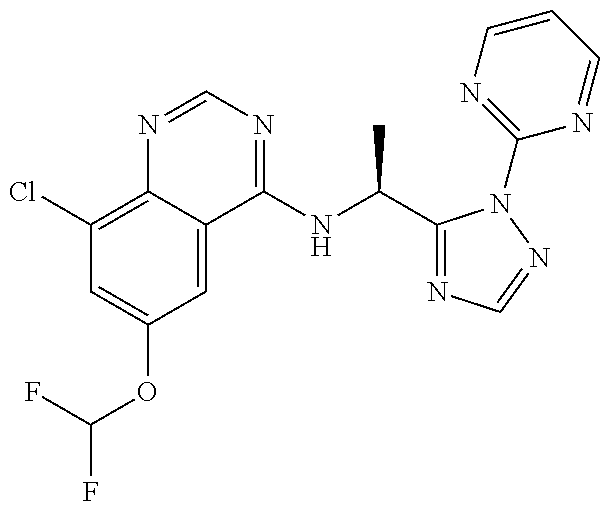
C1(Cl)=C2C(=CC(OC(F)F)=C1)C(NC(C1=NC=NN1C1=NC=CC=N1)C)=NC=N2
